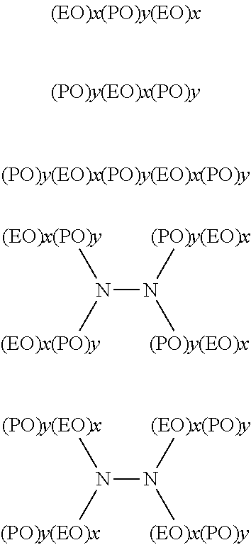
CN(N(C)C)C.CN(N(C)C)C
